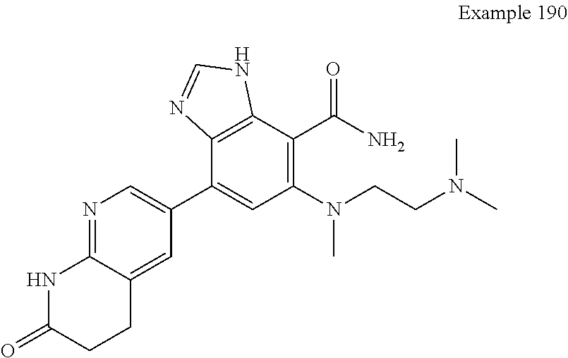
N1=C2C(=CC(C3=CC(N(CCN(C)C)C)=C(C(N)=O)C4=C3N=CN4)=C1)CCC(=O)N2
